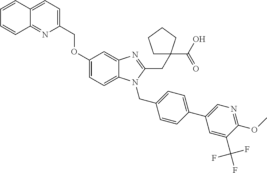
O(C1=CC=C2C(=C1)N=C(CC1(C(O)=O)CCCC1)N2CC1=CC=C(C2=CN=C(OC)C(C(F)(F)F)=C2)C=C1)CC1=CC=C2C(=N1)C=CC=C2
